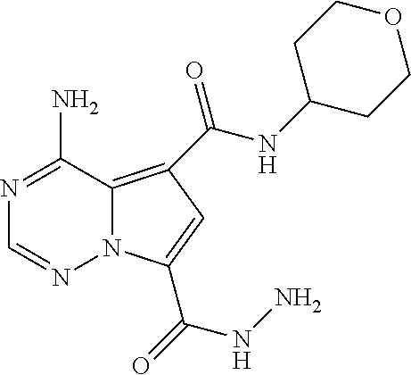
N1=C(N)C2=C(C(NC3CCOCC3)=O)C=C(C(=O)NN)N2N=C1
